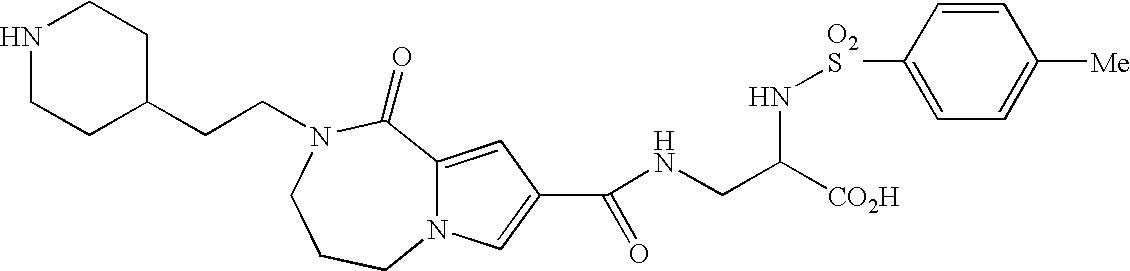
C(NCC([CO2H])N[O2S]C1=CC=C([Me])C=C1)(=O)C1=CN2C(=C1)C(=O)N(CCC1CCNCC1)CCC2
